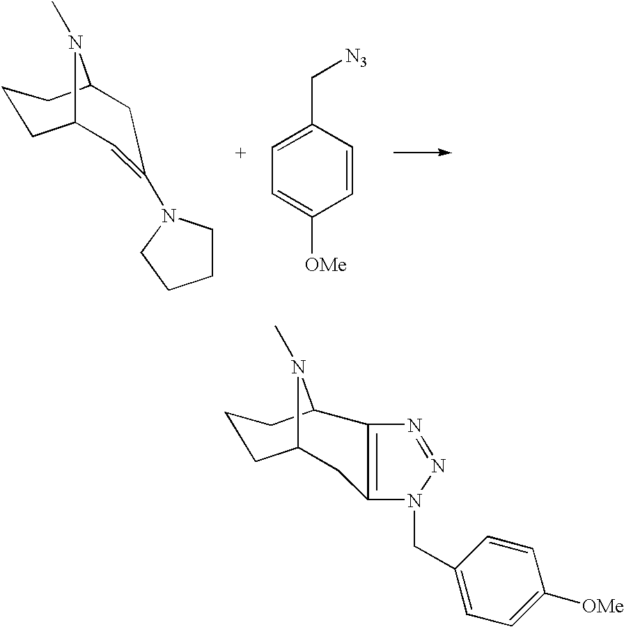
C1=C(N2CCCC2)CC2CCCC1N2C.C1(C[N3])=CC=C([OMe])C=C1.C1C2CCCC(N2C)C2=C1N(CC1=CC=C([OMe])C=C1)N=N2
